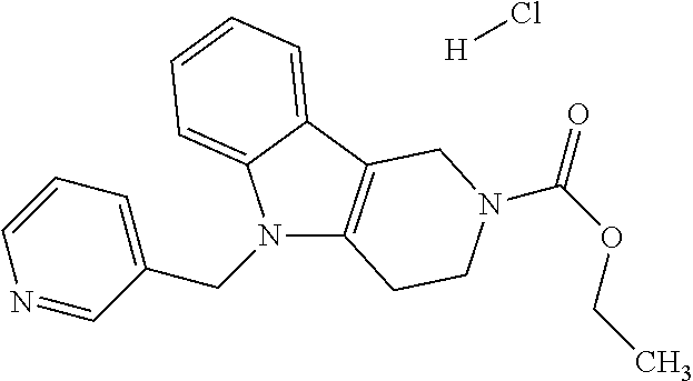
[H]Cl.C12=C(C3=CC=CC=C3N1CC1=CC=CN=C1)CN(C(OCC)=O)CC2
